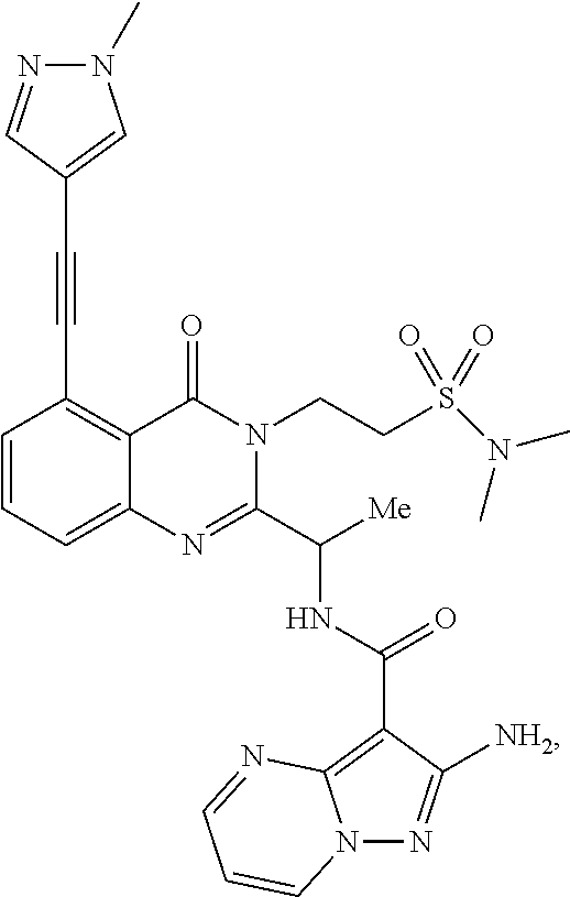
C12=CC=CC(C#CC3=CN(C)N=C3)=C1C(=O)N(CCS(N(C)C)(=O)=O)C(C([Me])NC(C1=C3N(N=C1[NH2])C=CC=N3)=O)=N2
